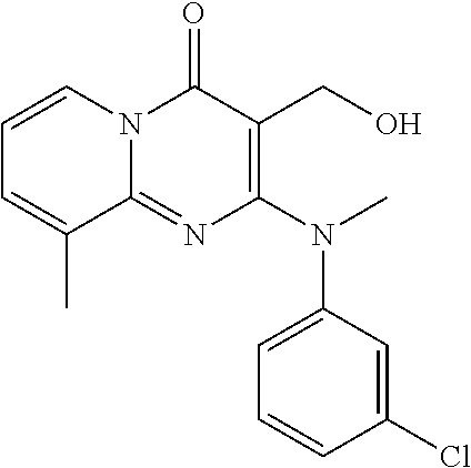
C1=CN2C(=NC(N(C3=CC=CC(Cl)=C3)C)=C(CO)C2=O)C(C)=C1
